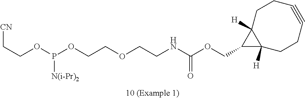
C(COP(OCCOCCNC(OCC1C2([H])C1([H])CCC#CCC2)=O)[N(i-Pr)2])[CN]
